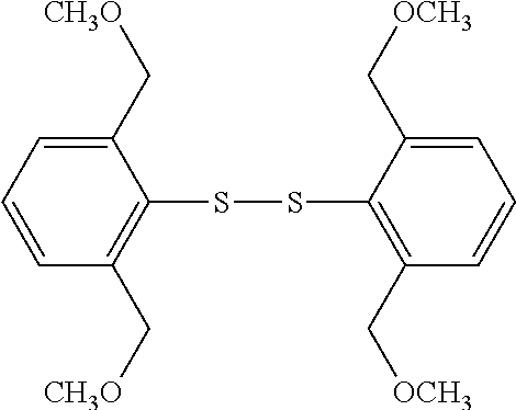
C1(C[CH3O])=CC=CC(C[CH3O])=C1SSC1=C(C[OCH3])C=CC=C1C[OCH3]
